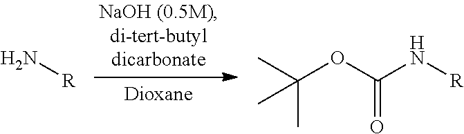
N[R].N([R])C(=O)OC(C)(C)C
